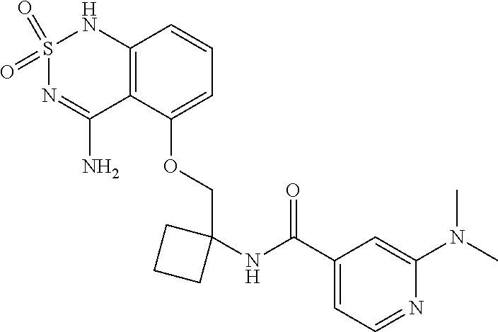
C12=C(C(OCC3(NC(C4=CC=NC(N(C)C)=C4)=O)CCC3)=CC=C1)C(N)=NS(=O)(=O)N2
